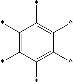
C1(*)=C(*)C(*)=C(*)C(*)=C1*
